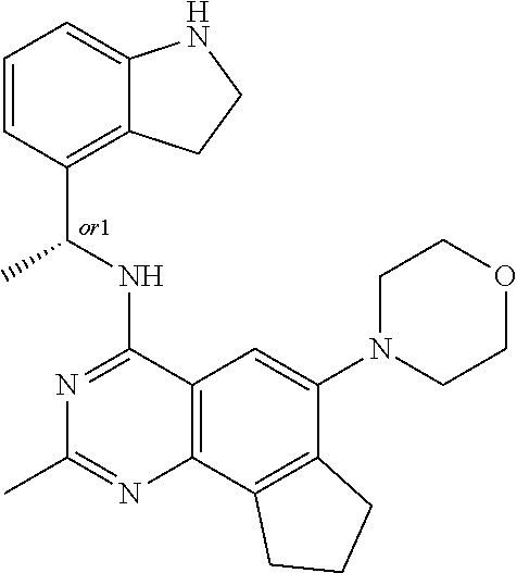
C1=CC(C(NC2=NC(C)=NC3=C2C=C(N2CCOCC2)C2=C3CCC2)C)=C2C(=C1)NCC2
